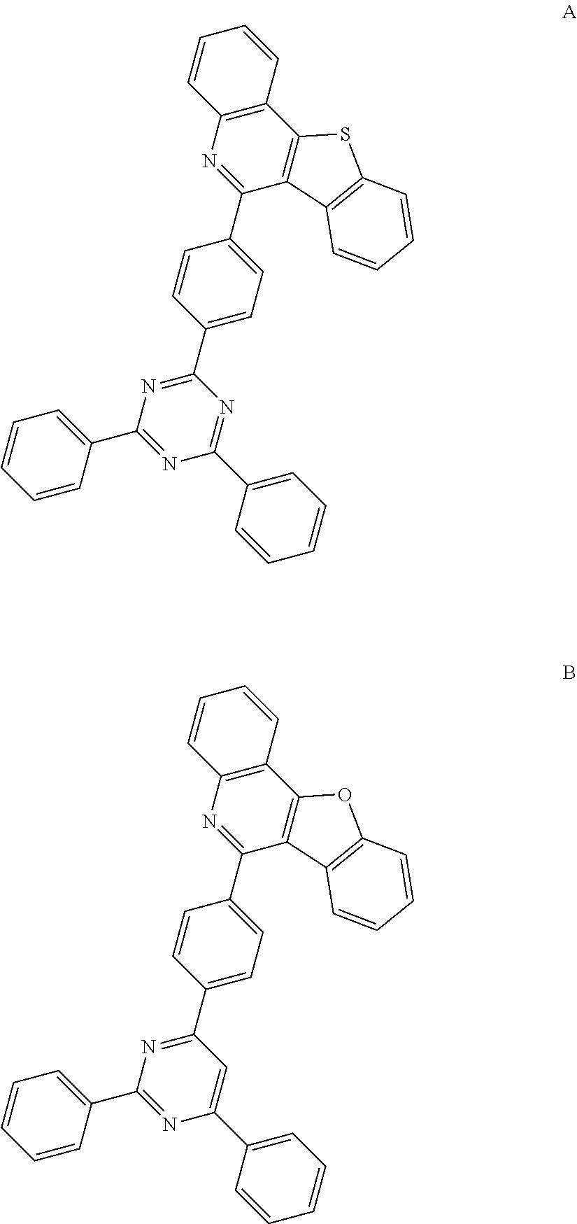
C1(C2=CC=C(C3=NC4=C(C5=C3C3=C(S5)C=CC=C3)C=CC=C4)C=C2)=NC(C2=CC=CC=C2)=NC(C2=CC=CC=C2)=N1.C1(C2=CC=C(C3=NC4=C(C5=C3C3=C(O5)C=CC=C3)C=CC=C4)C=C2)=NC(C2=CC=CC=C2)=NC(C2=CC=CC=C2)=C1
